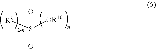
[R9]S([OR10])(=O)=O
